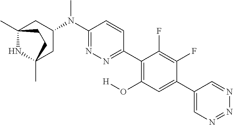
C12(C)NC(C)(CC(N(C3=NN=C(C4=C(O[H])C=C(C5=CN=NN=C5)C(F)=C4F)C=C3)C)C1)CC2
